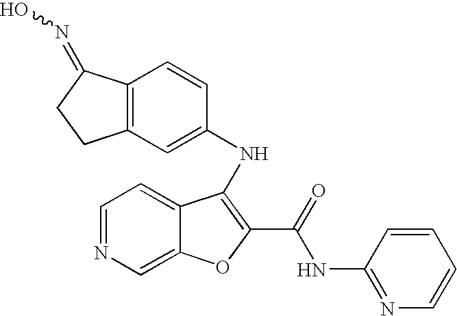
C12=C(C=C(NC3=C(C(=O)NC4=NC=CC=C4)OC4=CN=CC=C43)C=C1)CCC2=NO
